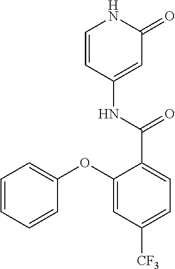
C1=CC(NC(=O)C2=CC=C([CF3])C=C2OC2=CC=CC=C2)=CC(=O)N1
